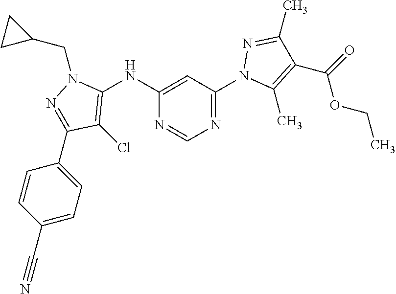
N1=C(N2C(C)=C(C(=O)OCC)C(C)=N2)C=C(NC2=C(Cl)C(C3=CC=C(C#N)C=C3)=NN2CC2CC2)N=C1
